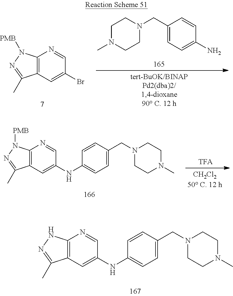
C12=C(C=C(NC3=CC=C(CN4CCN(C)CC4)C=C3)C=N1)C(C)=NN2.C12=C(C=C(Br)C=N1)C(C)=NN2[PMB].C1=C(CN2CCN(C)CC2)C=CC(N)=C1.C12=C(C=C(NC3=CC=C(CN4CCN(C)CC4)C=C3)C=N1)C(C)=NN2[PMB]
